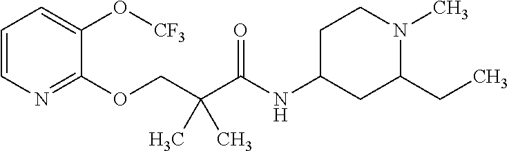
C1(OCC(C(NC2CC(CC)N(C)CC2)=O)(C)C)=NC=CC=C1O[CF3]
